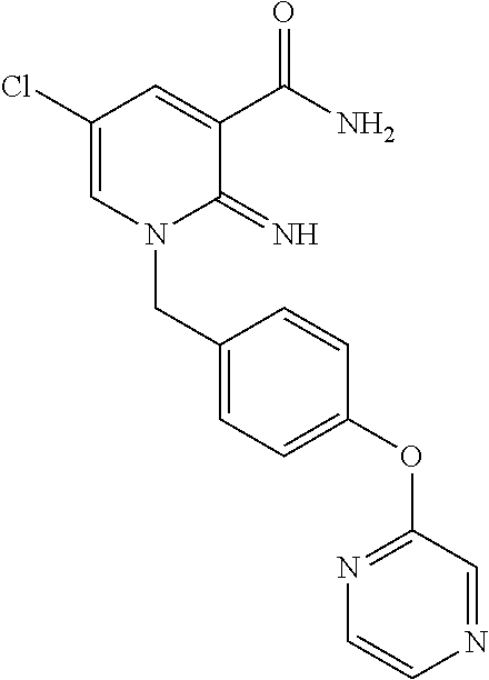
C1(Cl)=CN(CC2=CC=C(OC3=NC=CN=C3)C=C2)C(=N)C(C(N)=O)=C1
